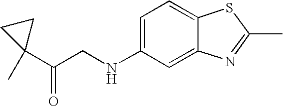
C1(C)(C(CNC2=CC=C3C(=C2)N=C(C)S3)=O)CC1
